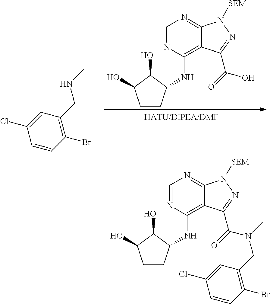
C1=CC(Br)=C(CNC)C=C1Cl.C1=NC(NC2CCC(O)C2O)=C2C(=N1)N([SEM])N=C2C(=O)O.C1=NC(NC2CCC(O)C2O)=C2C(=N1)N([SEM])N=C2C(=O)N(C)CC1=C(Br)C=CC(Cl)=C1
